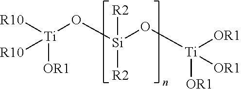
[Ti](O[Si](O[Ti]([OR1])([OR1])[OR1])([R2])[R2])([R10])([OR1])[R10]
